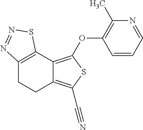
C12=C(OC3=C(C)N=CC=C3)SC(C#N)=C1CCC1=C2SN=N1
